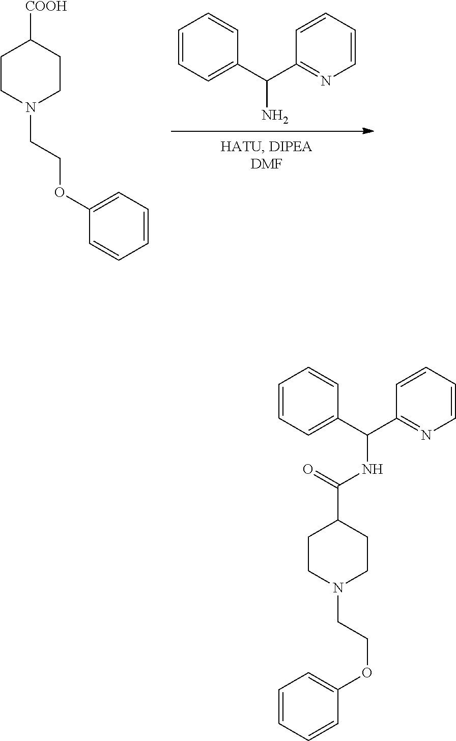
C1=CC=C(C(C2=NC=CC=C2)N)C=C1.C1=CC=CC=C1OCCN1CCC([COOH])CC1.C1=CC=CC=C1OCCN1CCC(C(=O)NC(C2=CC=CC=C2)C2=NC=CC=C2)CC1
